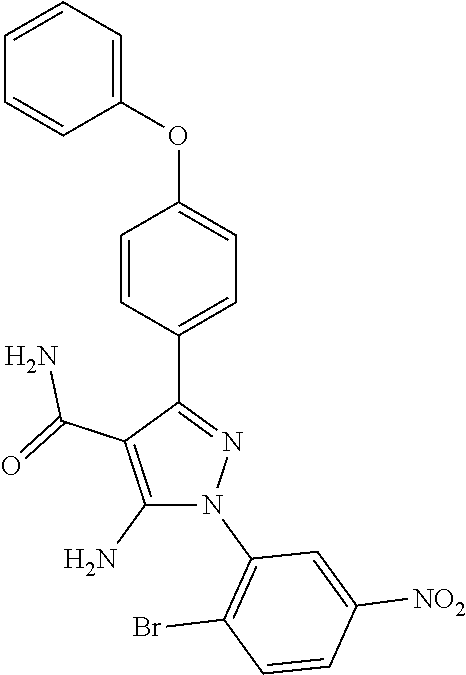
C1=C(C2=NN(C3=C(Br)C=CC([NO2])=C3)C(N)=C2C(=O)N)C=CC(OC2=CC=CC=C2)=C1
